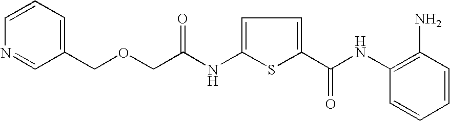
C1=CC=C(COCC(NC2=CC=C(C(NC3=C(N)C=CC=C3)=O)S2)=O)C=N1
